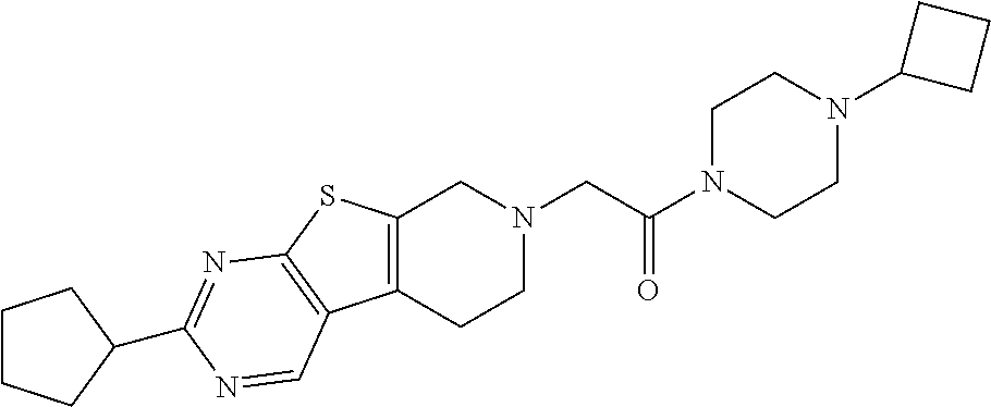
C1N(C(CN2CC3=C(CC2)C2=C(S3)N=C(C3CCCC3)N=C2)=O)CCN(C2CCC2)C1
